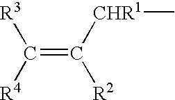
C(=C([CHR1]C)[R2])([R4])[R3]
